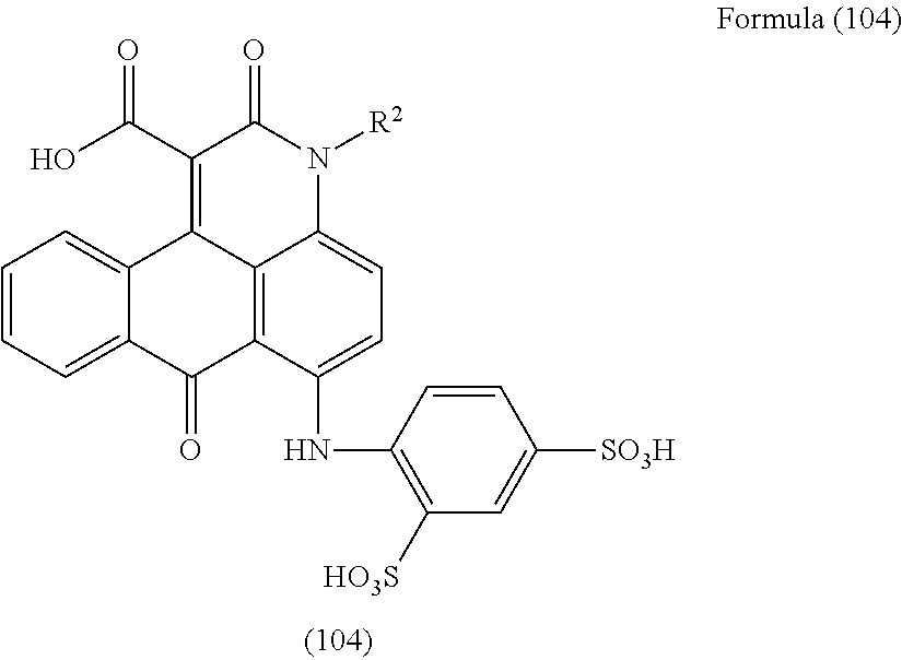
C12=CC=CC=C1C1=C(C(O)=O)C(=O)N([R2])C3=CC=C(NC4=C([HO3S])C=C([SO3H])C=C4)C(=C13)C2=O
